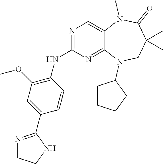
C1=CC(C2=NCCN2)=CC(OC)=C1NC1=NC=C2C(=N1)N(C1CCCC1)CC(C)(C)C(=O)N2C
